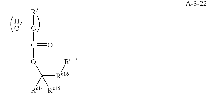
C(C(C)([R5])C(OC([Rc16][Rc17])([Rc15])[Rc14])=O)C
